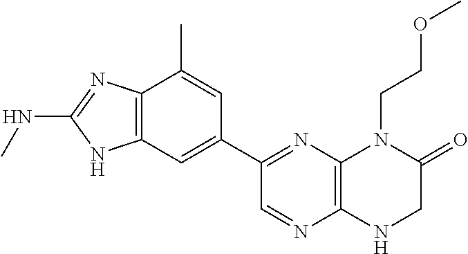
C12=C(N=C(C3=CC4=C(C(C)=C3)N=C(NC)N4)C=N1)N(CCOC)C(=O)CN2
